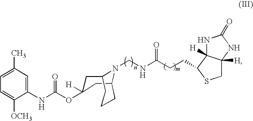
C1C2CCCC(CC1(OC(NC1=CC(C)=CC=C1[OCH3])=O)[H])N2CNC(=O)CCC1C2([H])NC(=O)NC2([H])CS1
